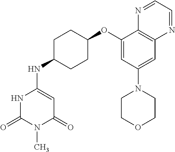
C1(OC2CCC(NC3=CC(=O)N(C)C(=O)N3)CC2)=CC(N2CCOCC2)=CC2=C1N=CC=N2
